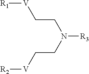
[R1][V]CCN(CC[V][R2])[R3]
